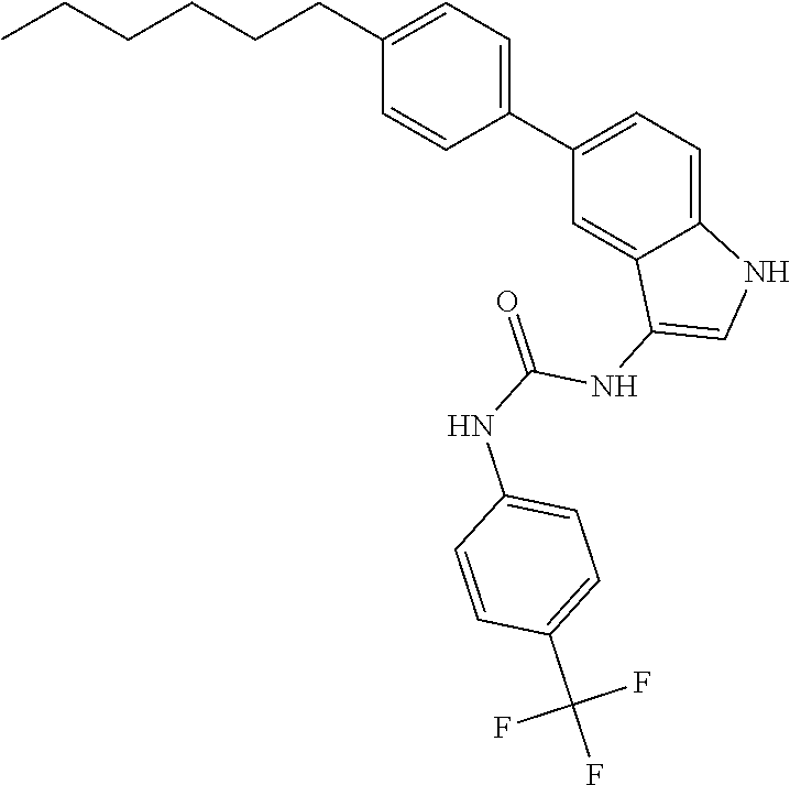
CCCCCCC1=CC=C(C2=CC=C3C(=C2)C(NC(=O)NC2=CC=C(C(F)(F)F)C=C2)=CN3)C=C1
